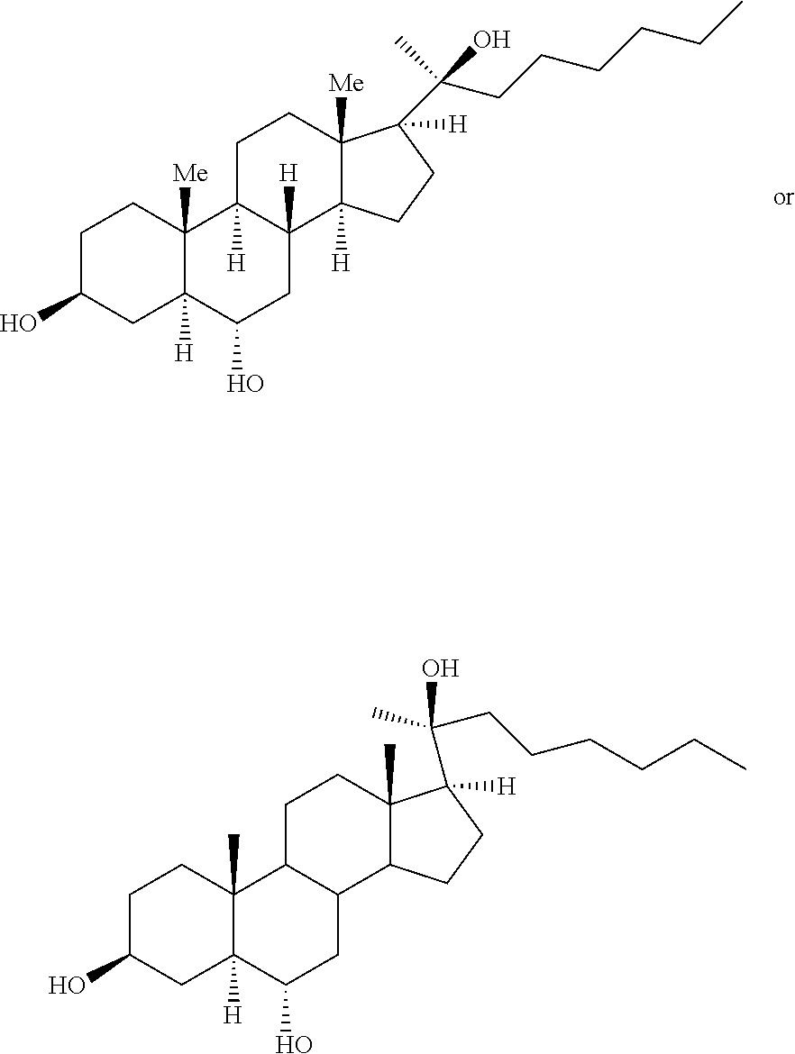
C1C(O)CC2([H])C([Me])(C1)C1([H])C([H])(CC2O)C2([H])C([Me])(CC1)C([H])(C(CCCCCC)(O)C)CC2.C1C(O)CC2([H])C(C)(C1)C1C(CC2O)C2C(C)(CC1)C([H])(C(CCCCCC)(O)C)CC2
